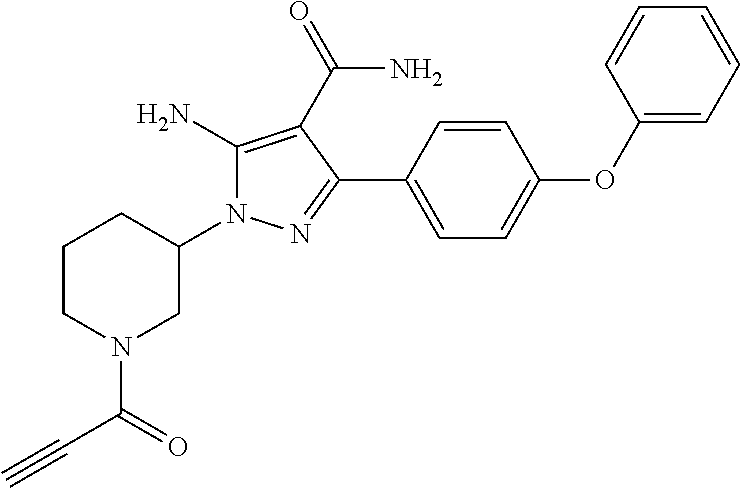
C1CN(C(C#C)=O)CC(N2C(N)=C(C(=O)N)C(C3=CC=C(OC4=CC=CC=C4)C=C3)=N2)C1
